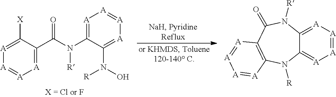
C(=O)(N(C1=[A][A]=[A][A]=C1N([R])O)[R])C1=[A][A]=[A][A]=C1[X].[A]1=[A][A]=C2C(=[A]1)N([R])C1=C(C(=O)N2[R])[A]=[A][A]=[A]1
